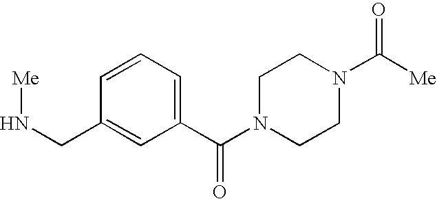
C1=CC=C(C(N2CCN(C([Me])=O)CC2)=O)C=C1CN[Me]
